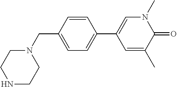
C1=C(C2=CN(C)C(=O)C(C)=C2)C=CC(CN2CCNCC2)=C1
